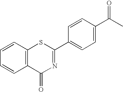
C1=CC2=C(C=C1)C(=O)N=C(C1=CC=C(C(C)=O)C=C1)S2
